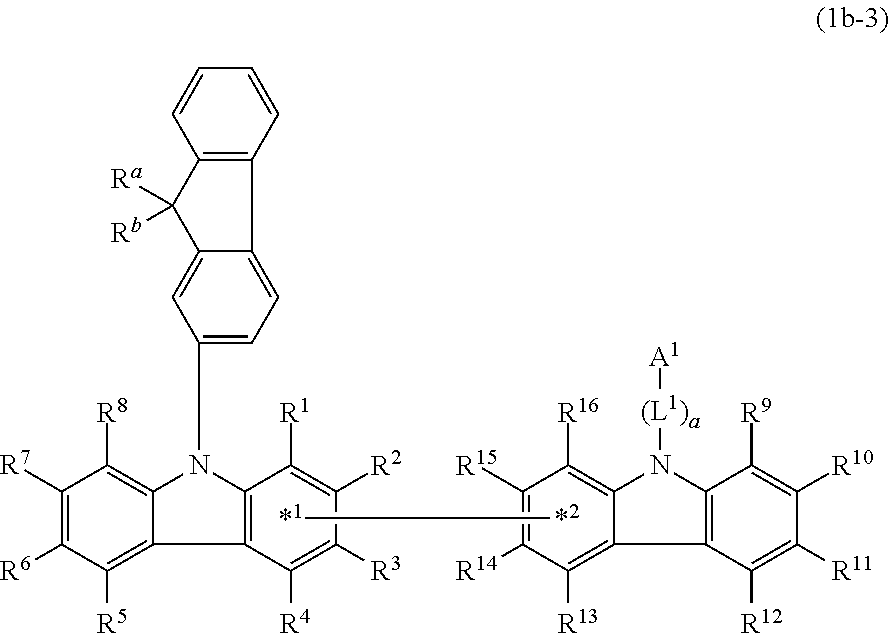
C1([R13])=C2C(=C([R16])C([R15])=C1[R14])N([(L1)a][A1])C1=C2C([R12])=C([R11])C([R10])=C1[R9].[*1][*2].C1([R5])=C2C(=C([R8])C([R7])=C1[R6])N(C1=CC=C3C(=C1)C([Ra])([Rb])C1=C3C=CC=C1)C1=C2C([R4])=C([R3])C([R2])=C1[R1]
